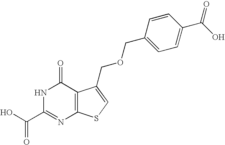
C12=C(SC=C1COCC1=CC=C(C(O)=O)C=C1)N=C(C(O)=O)NC2=O
